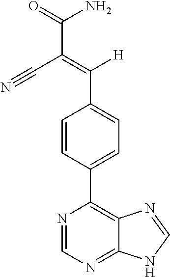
C1=CC(C2=C3C(=NC=N2)NC=N3)=CC=C1C([H])=C(C#N)C(N)=O
